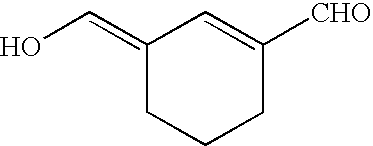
OC=C1CCCC([CHO])=C1
